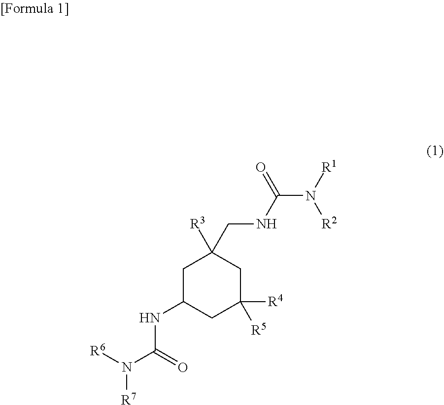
N(C(N([R6])[R7])=O)C1CC([R4])([R5])CC(CNC(N([R1])[R2])=O)([R3])C1
